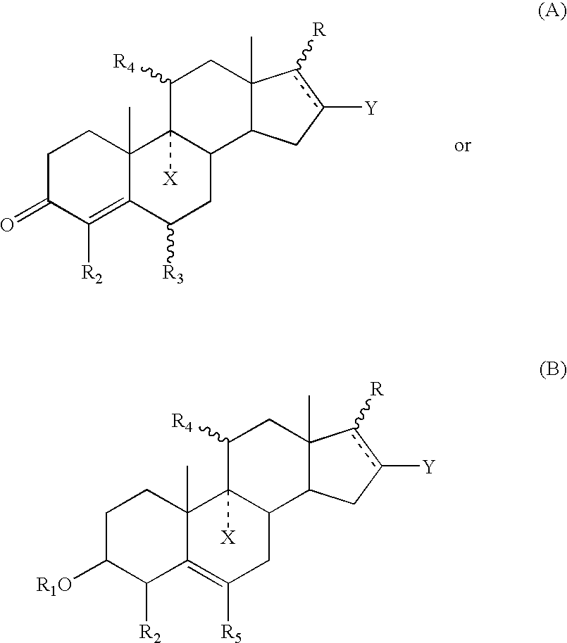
C1C(=O)C([R2])=C2C(C)(C1)C1([X])C(CC2[R3])C2C(C)(CC1[R4])c([R])c([Y])C2.C1C([R1O])C([R2])C2=C([R5])CC3C([X])(C2(C)C1)C([R4])CC1(C)C3Cc([Y])c1[R]
